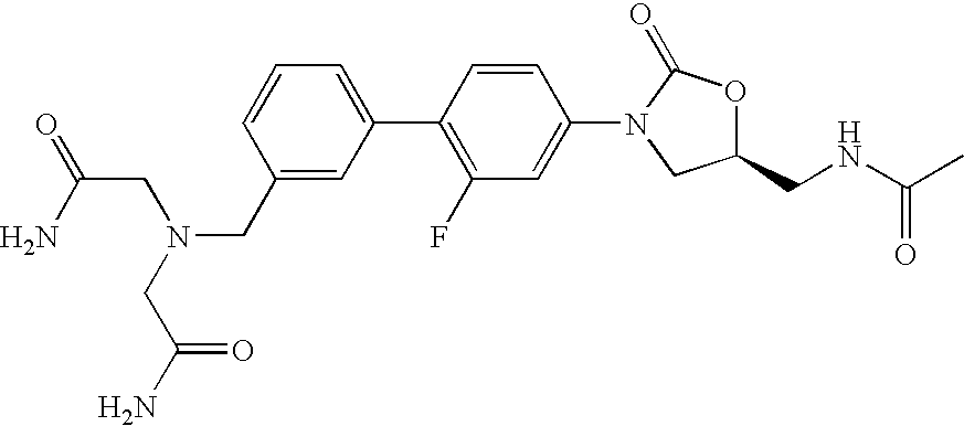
C1=CC=C(C2=C(F)C=C(N3CC(CNC(C)=O)OC3=O)C=C2)C=C1CN(CC(N)=O)CC(=O)N
